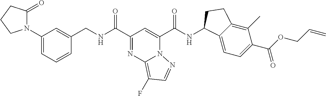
C1(N2C(=O)CCC2)=CC=CC(CNC(C2=NC3=C(F)C=NN3C(C(NC3C4=CC=C(C(=O)OCC=C)C(C)=C4CC3)=O)=C2)=O)=C1
